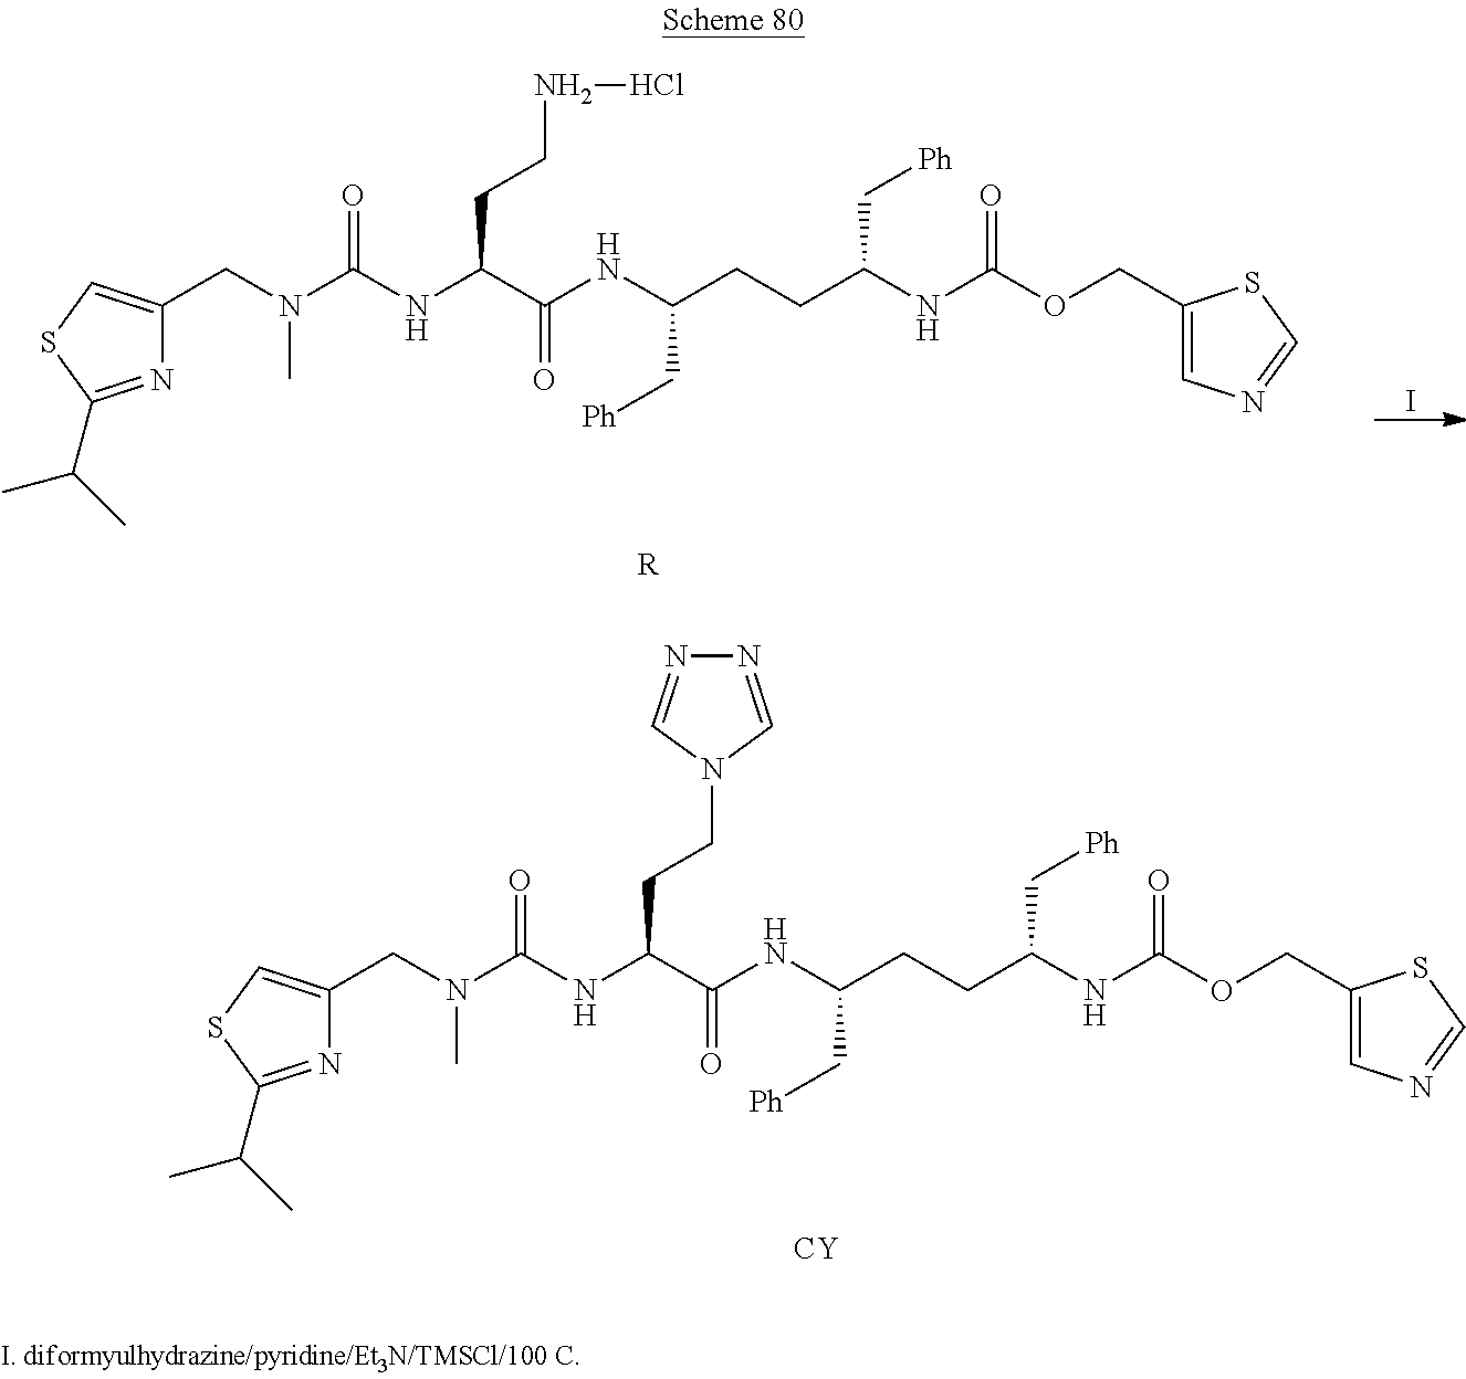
N(C(NC(C(NC(CCC(NC(OCC1=CN=CS1)=O)C[Ph])C[Ph])=O)CCNCl)=O)(CC1=CSC(C(C)C)=N1)C.[R].I.N(C(NC(C(NC(CCC(NC(OCC1=CN=CS1)=O)C[Ph])C[Ph])=O)CCN1C=NN=C1)=O)(CC1=CSC(C(C)C)=N1)C.[CY]
